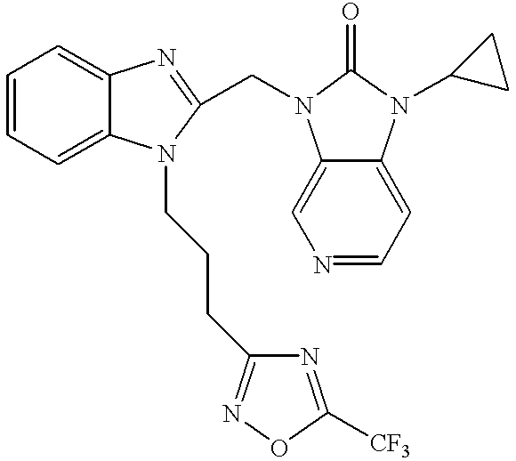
C1=CC=C2C(=C1)N=C(CN1C3=CN=CC=C3N(C3CC3)C1=O)N2CCCC1=NOC([CF3])=N1
